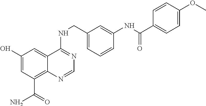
C1(O)=CC(C(N)=O)=C2C(=C1)C(NCC1=CC=CC(NC(=O)C3=CC=C(OC)C=C3)=C1)=NC=N2
